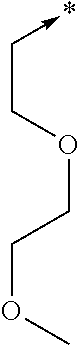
*<-CCOCCOC
